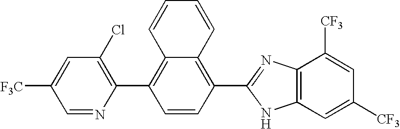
C1(Cl)=C(C2=C3C(=C(C4=NC5=C(N4)C=C([CF3])C=C5[CF3])C=C2)C=CC=C3)N=CC([F3C])=C1
